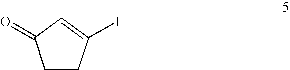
C1CC(I)=CC1=O
